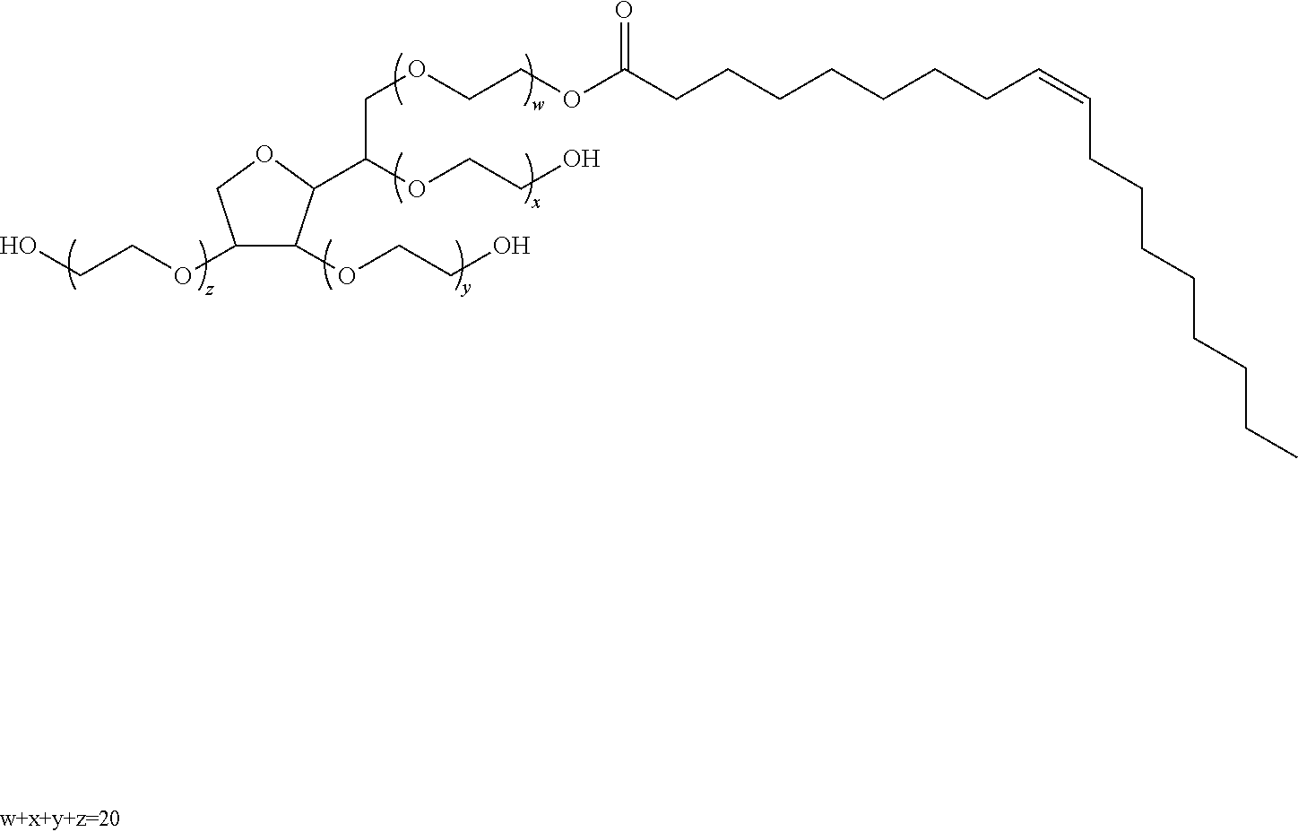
C(COCCOC(CCCCCCCC=CCCCCCCCC)=O)(OCCO)C1C(OCCO)C(OCCO)CO1
